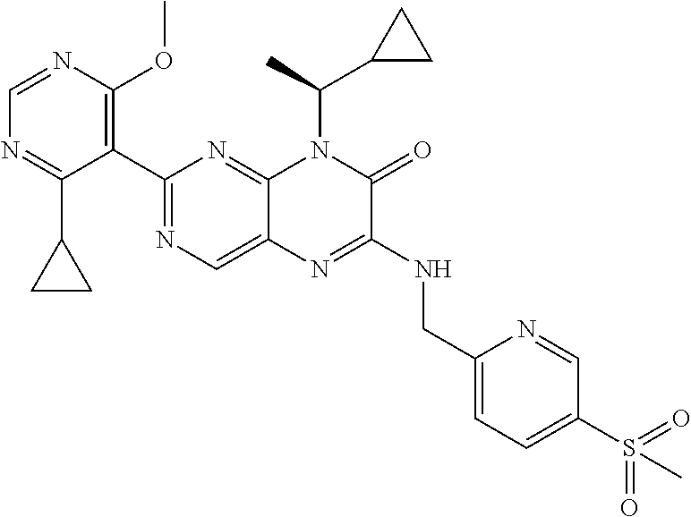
C1=NC(OC)=C(C2=NC=C3C(=N2)N(C(C2CC2)C)C(=O)C(NCC2=CC=C(S(=O)(=O)C)C=N2)=N3)C(C2CC2)=N1
